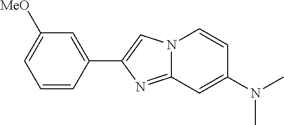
C1(C2=CN3C(=N2)C=C(N(C)C)C=C3)=CC([MeO])=CC=C1
